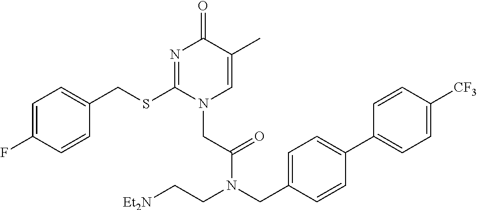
C1=C(F)C=CC(CSC2=NC(=O)C(C)=CN2CC(=O)N(CC2=CC=C(C3=CC=C([CF3])C=C3)C=C2)CC[Et2N])=C1
